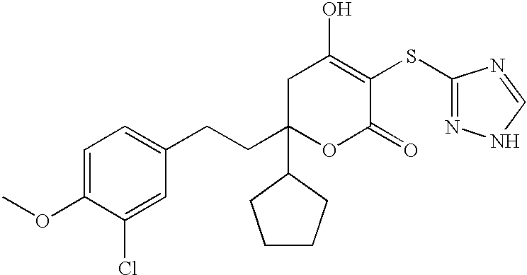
C1C(CCC2=CC=C(OC)C(Cl)=C2)(C2CCCC2)OC(=O)C(SC2=NNC=N2)=C1O
